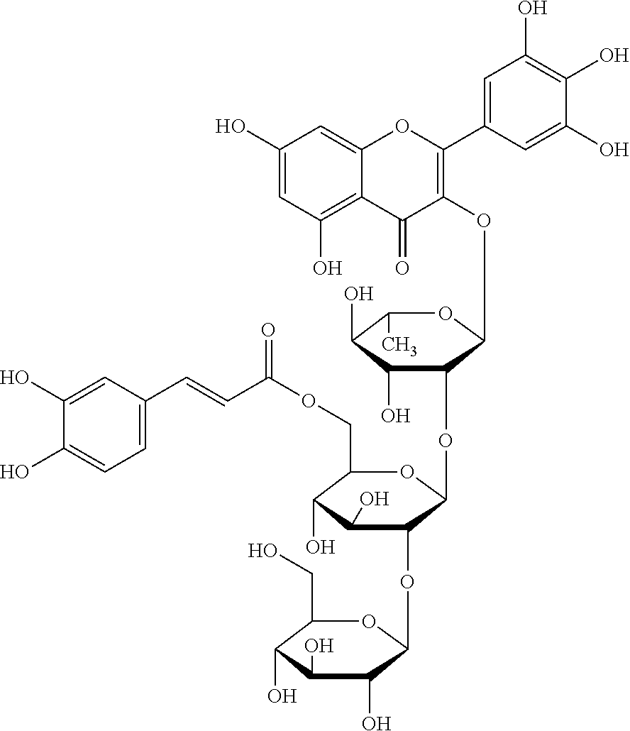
C1(O)=CC(O)=C2C(=C1)OC(C1=CC(O)=C(O)C(O)=C1)=C(OC1C(OC3C(OC4C(O)C(O)C(O)C(CO)O4)C(O)C(O)C(COC(C=CC4=CC=C(O)C(O)=C4)=O)O3)C(O)C(O)C(C)O1)C2=O
